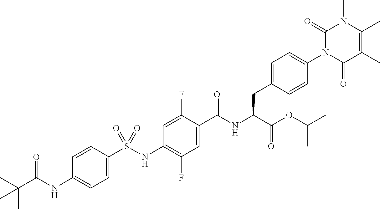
C1=C(S(NC2=C(F)C=C(C(=O)NC(C(=O)OC(C)C)CC3=CC=C(N4C(=O)C(C)=C(C)N(C)C4=O)C=C3)C(F)=C2)(=O)=O)C=CC(NC(C(C)(C)C)=O)=C1
